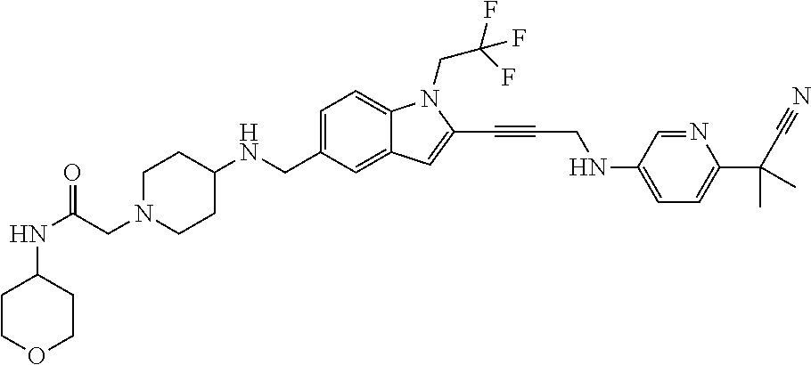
C1=C(CNC2CCN(CC(NC3CCOCC3)=O)CC2)C=C2C(=C1)N(CC(F)(F)F)C(C#CCNC1=CC=C(C(C#N)(C)C)N=C1)=C2
